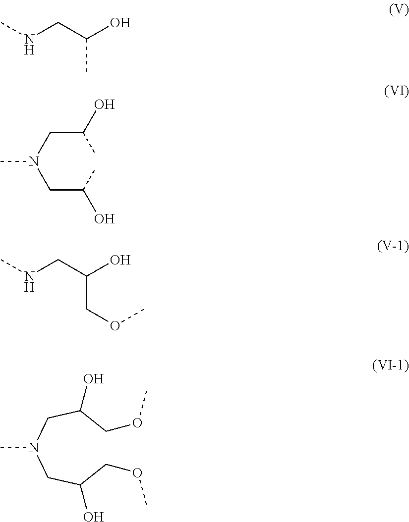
CNCC(O)C.CN(CC(O)C)CC(O)C.CNCC(O)COC.C(C(CN(CC(COC)O)C)O)OC
